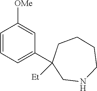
C1=CC=C(C2([Et])CNCCCC2)C=C1[OMe]
